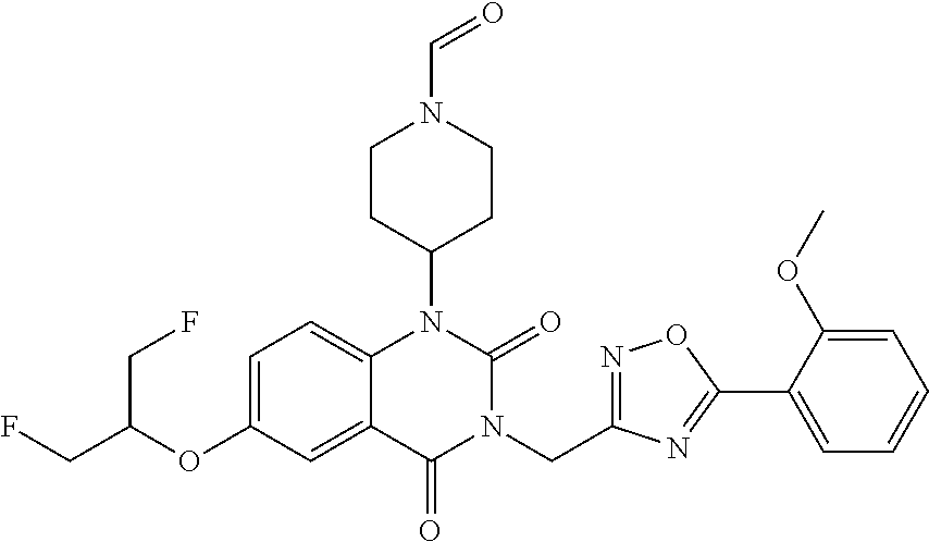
C1=C(OC(CF)CF)C=C2C(=C1)N(C1CCN(C=O)CC1)C(=O)N(CC1=NOC(C3=CC=CC=C3OC)=N1)C2=O
